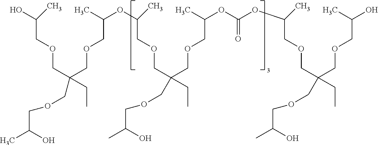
CC(COCC(COCC(OC(COCC(CC)(COCC(C)O)COCC(OC(OC(COCC(CC)(COCC(O)C)COCC(C)O)C)=O)C)C)C)(CC)COCC(O)C)O
